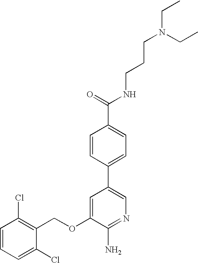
C1=CC=C(Cl)C(COC2=CC(C3=CC=C(C(NCCCN(CC)CC)=O)C=C3)=CN=C2N)=C1Cl
